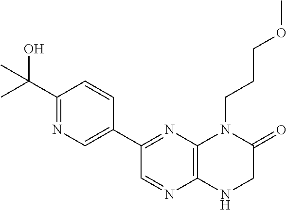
C1(C2=NC3=C(N=C2)NCC(=O)N3CCCOC)=CN=C(C(O)(C)C)C=C1
